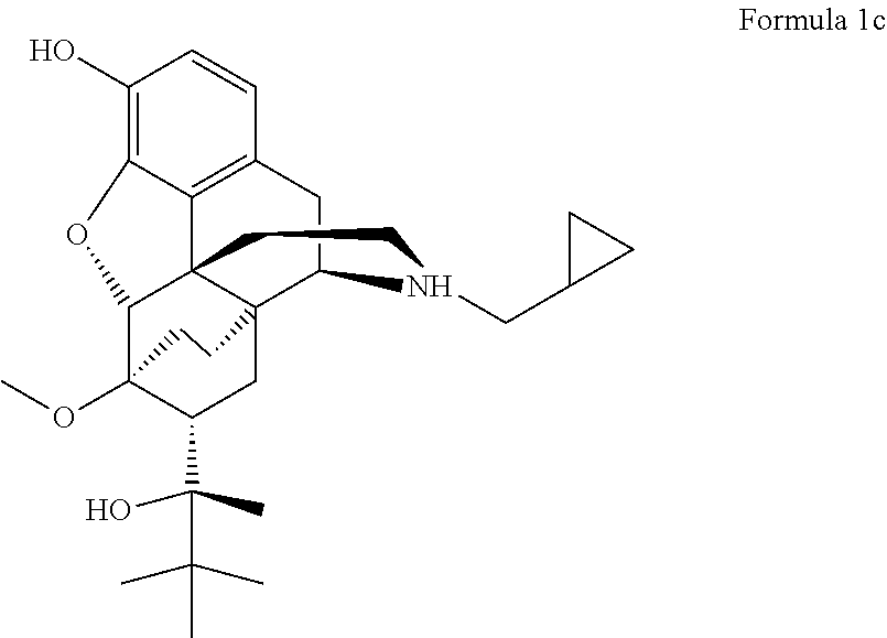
C1(O)=C2C3=C(C=C1)CC1C45C3(C(C(OC)(C(C(C(C)(C)C)(O)C)C4)CC5)O2)CCN1CC1CC1
